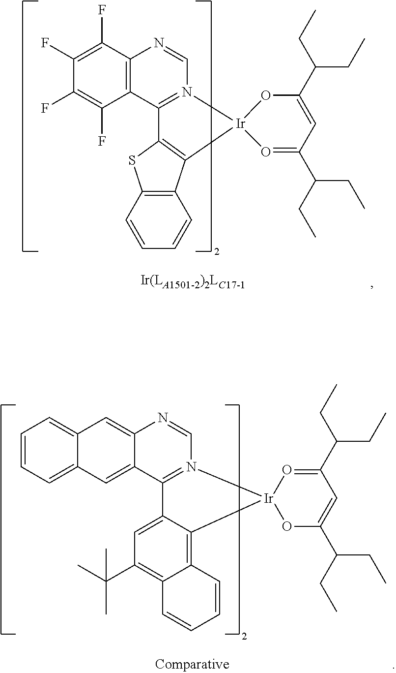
C1=NC2=C(C(F)=C(F)C(F)=C2F)C2=N1[Ir]1(C3=C2SC2=C3C=CC=C2)O=C(C(CC)CC)C=C(C(CC)CC)O1.C1=CC=C2C(=C1)C=C1C(=C2)C2=N(C=N1)[Ir]1(C3=C4C(=C(C(C)(C)C)C=C23)C=CC=C4)OC(C(CC)CC)=CC(C(CC)CC)=O1
